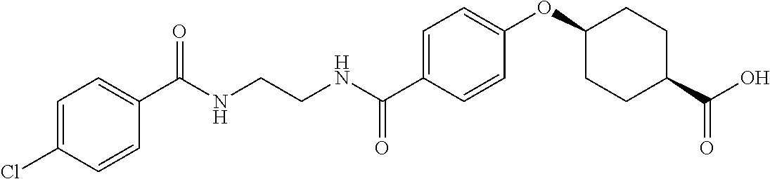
C1(C(NCCNC(C2=CC=C(OC3CCC(C(O)=O)CC3)C=C2)=O)=O)=CC=C(Cl)C=C1
